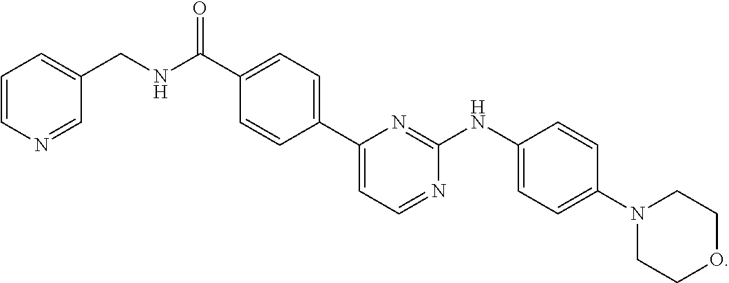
C1=CN=CC(CNC(C2=CC=C(C3=CC=NC(NC4=CC=C(N5CCOCC5)C=C4)=N3)C=C2)=O)=C1
